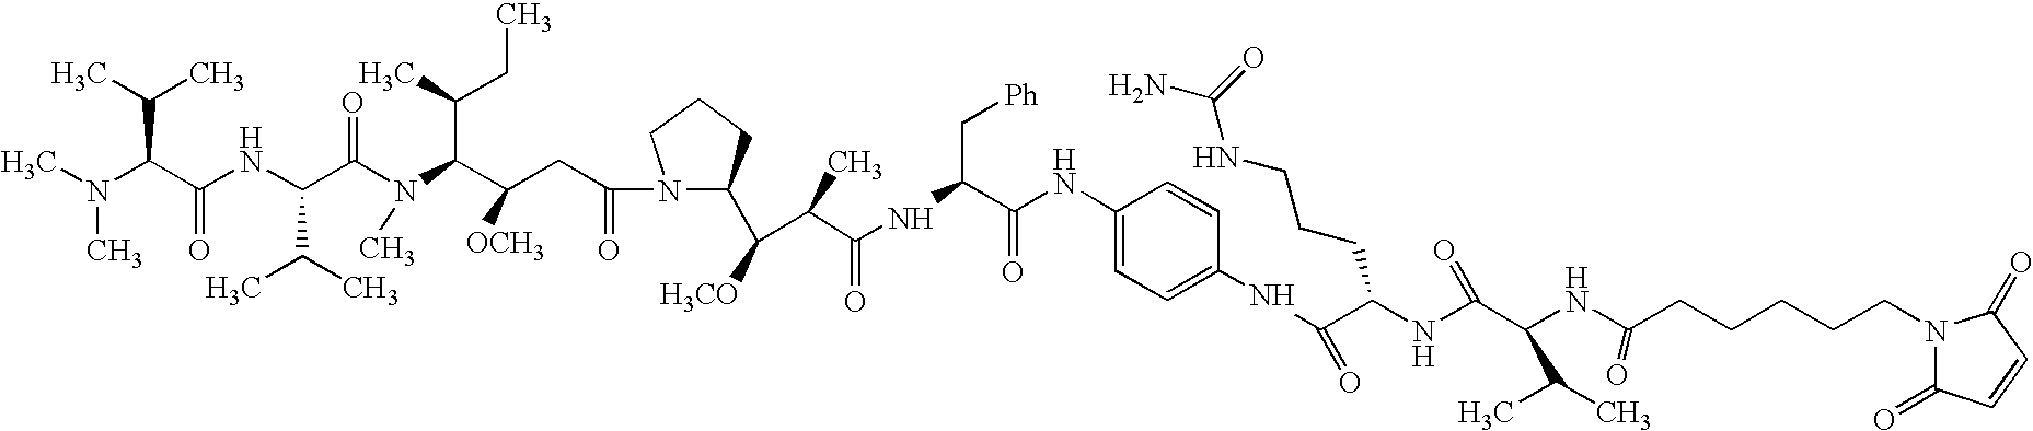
CN(C(C(C)C)C(NC(C(=O)N(C)C(C(CC)C)C(CC(N1C(C([H3CO])C(C(NC(C[Ph])C(NC2=CC=C(NC(C(NC(C(NC(CCCCCN3C(=O)C=CC3=O)=O)C(C)C)=O)CCCNC(N)=O)=O)C=C2)=O)=O)C)CCC1)=O)[OCH3])C(C)C)=O)C
